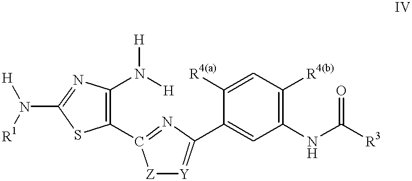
N(C1=NC(N([H])[H])=C(C2=NC(C3=CC(NC([R3])=O)=C([R4(b)])C=C3[R4(a)])=[Y][Z]2)S1)([R1])[H]
